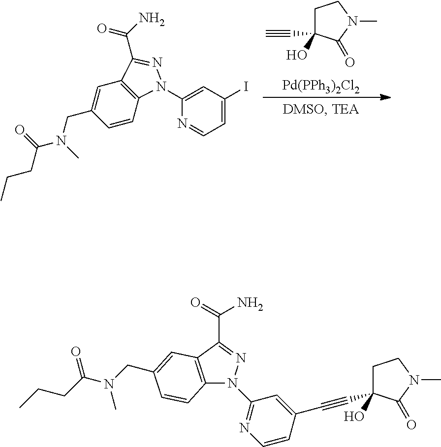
C1=CC2=C(C=C1CN(C(=O)CCC)C)C(C(N)=O)=NN2C1=CC(I)=CC=N1.[Pd(PPh3)2Cl2].C1C(C#C)(O)C(=O)N(C)C1.C12=C(C(C(=O)N)=NN1C1=NC=CC(C#CC3(O)CCN(C)C3=O)=C1)C=C(CN(C(CCC)=O)C)C=C2
